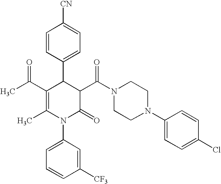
C1=CC(C2C(C(C)=O)=C(C)N(C3=CC=CC([CF3])=C3)C(=O)C2C(N2CCN(C3=CC=C(Cl)C=C3)CC2)=O)=CC=C1[CN]
